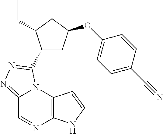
C12=NN=C(C3CC(OC4=CC=C(C#N)C=C4)CC3CC)N1C1=C(N=C2)NC=C1
